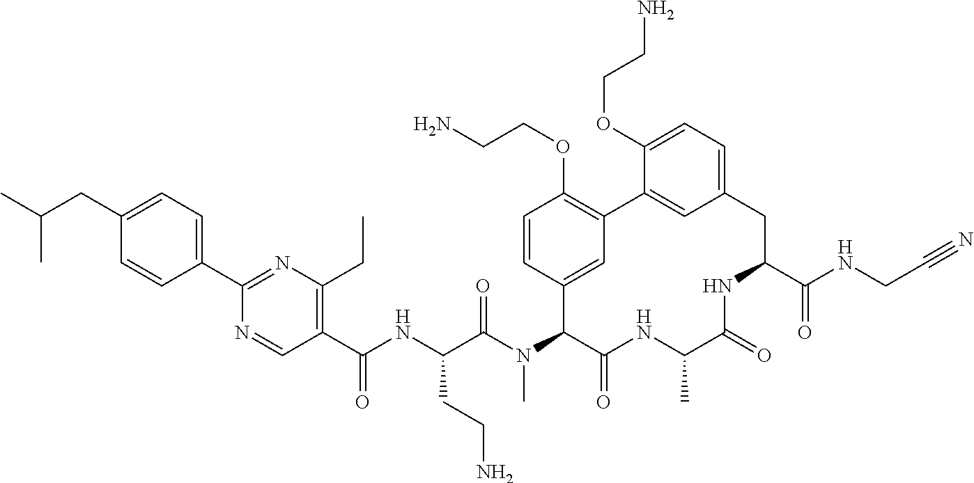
C1(C(NC(C(N(C2C(=O)NC(C)C(=O)NC(C(NCC#N)=O)CC3=CC=C(OCCN)C(=C3)C3=C(OCCN)C=CC2=C3)C)=O)CCN)=O)=C(CC)N=C(C2=CC=C(CC(C)C)C=C2)N=C1
